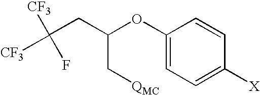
C([CF3])([CF3])(F)CC(OC1=CC=C([X])C=C1)C[QMC]
